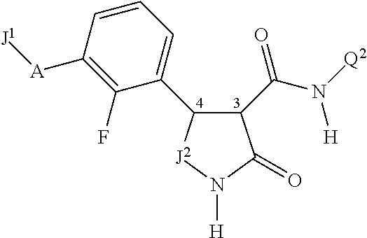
C1(C(N([Q2])[H])=O)C(C2=CC=CC([A][J1])=C2F)[J2]N([H])C1=O
